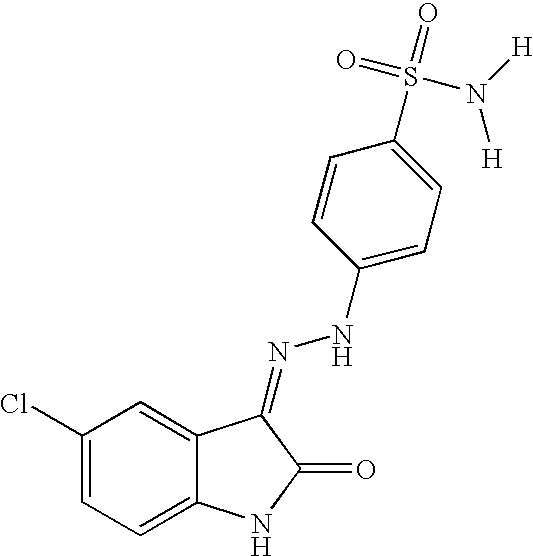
C1(Cl)=CC=C2C(=C1)C(=NNC1=CC=C(S(=O)(=O)N([H])[H])C=C1)C(=O)N2
